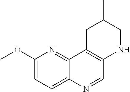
C1(OC)=CC=C2C(=N1)C1=C(C=N2)NCC(C)C1
